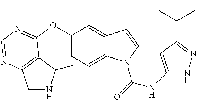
C1(OC2=NC=NC3=C2C(C)NC3)=CC=C2C(=C1)C=CN2C(NC1=CC(C(C)(C)C)=NN1)=O
